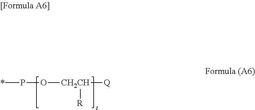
*PO[CH2CH]([Q])[R]
